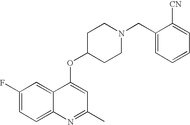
C1(F)=CC=C2C(=C1)C(OC1CCN(CC3=CC=CC=C3[CN])CC1)=CC(C)=N2
